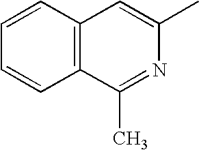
C1=CC2=C(C=C1)C(C)=NC(C)=C2
